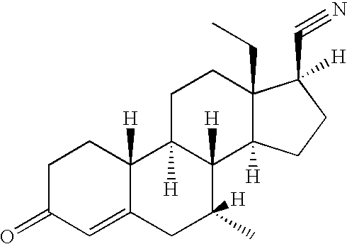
C1C2([H])C([H])(C3([H])C(CC)(C1)C(C#N)([H])CC3)C(C)([H])CC1=CC(=O)CCC21[H]
